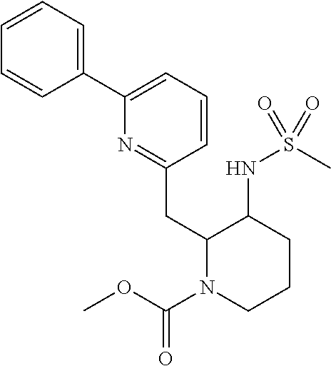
C1(C2=CC=CC(CC3N(C(OC)=O)CCCC3NS(C)(=O)=O)=N2)=CC=CC=C1
